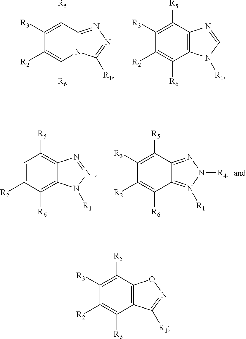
N12C(=NN=C1[R1])C([R5])=C([R3])C([R2])=C2[R6].C12=C(C([R5])=C([R3])C([R2])=C1[R6])N=CN2[R1].C12=C([R6])C([R2])=CC([R5])=C1N=NN2[R1].C12=N([R1])N([R4])N=C1C([R5])=C([R3])C([R2])=C2[R6].C12=C(C([R5])=C([R3])C([R2])=C1[R6])ON=C2[R1]
